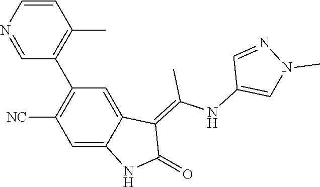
C1=CN=CC(C2=C([NC])C=C3C(=C2)C(=C(NC2=CN(C)N=C2)C)C(=O)N3)=C1C
